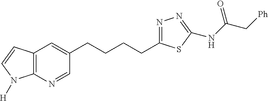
C12=C(N=CC(CCCCC3=NN=C(NC(C[Ph])=O)S3)=C1)N([H])C=C2
